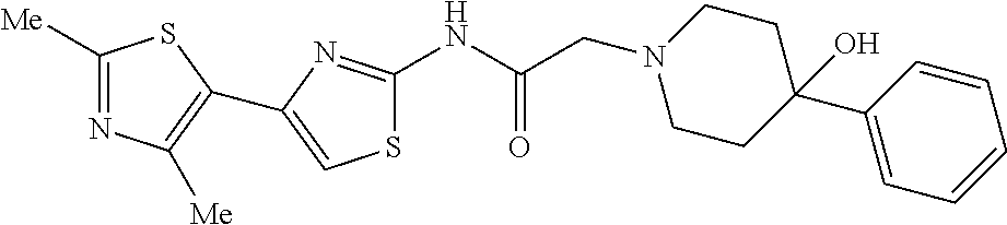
S1C(NC(CN2CCC(C3=CC=CC=C3)(O)CC2)=O)=NC(C2=C([Me])N=C([Me])S2)=C1
